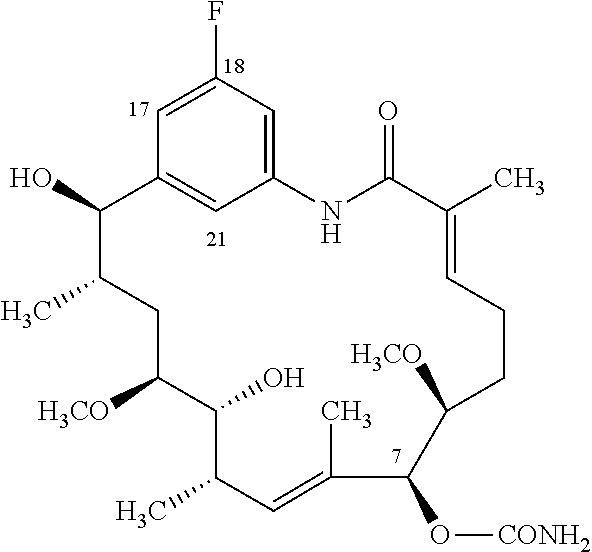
C1(F)=CC2=CC(=C1)NC(=O)C(C)=CCCC([H3CO])C(O[CONH2])C(C)=CC(C)C(O)C([H3CO])CC(C)C2O
